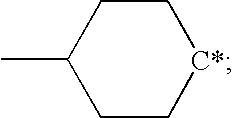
CC1CC[C*]CC1
